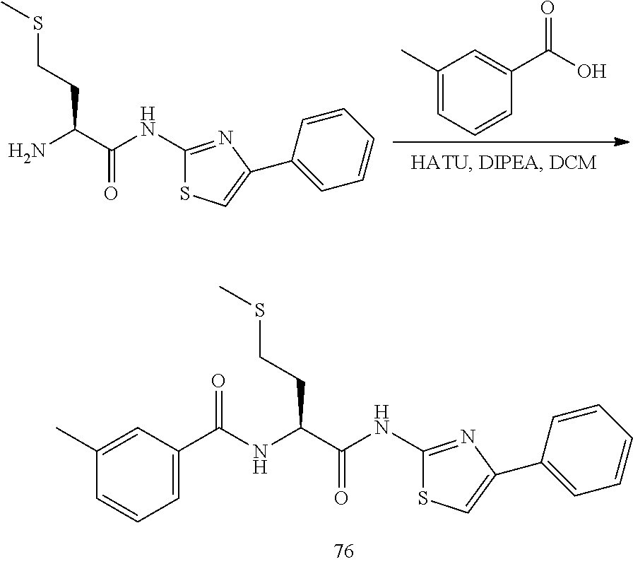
C1(C)=CC=CC(C(=O)O)=C1.C1(NC(=O)C(N)CCSC)=NC(C2=CC=CC=C2)=CS1.C(=O)(NC(C(NC1=NC(C2=CC=CC=C2)=CS1)=O)CCSC)C1=CC=CC(C)=C1
